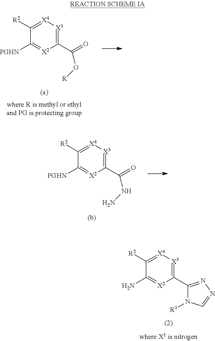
C1(C2=NN=CN2[R1])=[X3][X4]=C([R2])C(N)=[X2]1.C1(C(=O)O[R])=[X3][X4]=C([R2])C([PGHN])=[X2]1.C1(C(=O)NN)=[X3][X4]=C([R2])C([PGHN])=[X2]1
